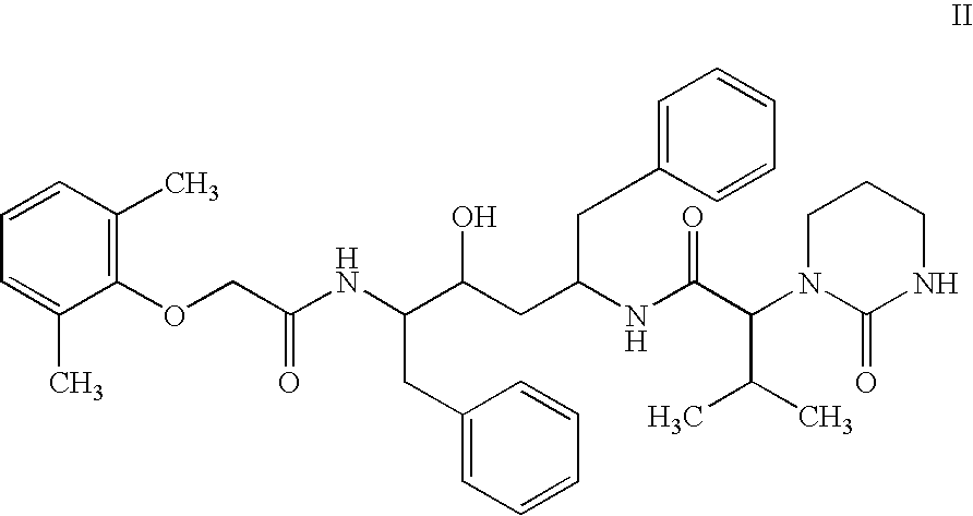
C1=CC(C)=C(OCC(NC(C(CC(NC(C(N2C(=O)NCCC2)C(C)C)=O)CC2=CC=CC=C2)O)CC2=CC=CC=C2)=O)C(C)=C1
